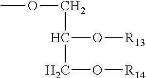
COCC(O[R13])CO[R14]
